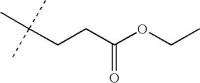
C(CCC(OCC)=O)(C)(C)C
